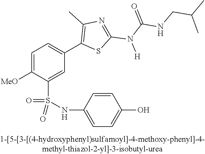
C1=C([OMe])C(S(NC2=CC=C(O)C=C2)(=O)=O)=CC(C2=C(C)N=C(N(C(=O)NCC(C)C)[H])S2)=C1
